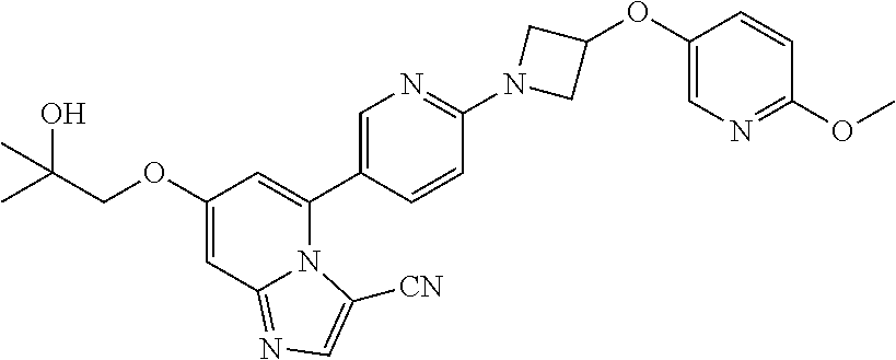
C1(OCC(C)(O)C)=CC2=NC=C([CN])N2C(C2=CN=C(N3CC(OC4=CN=C(OC)C=C4)C3)C=C2)=C1
